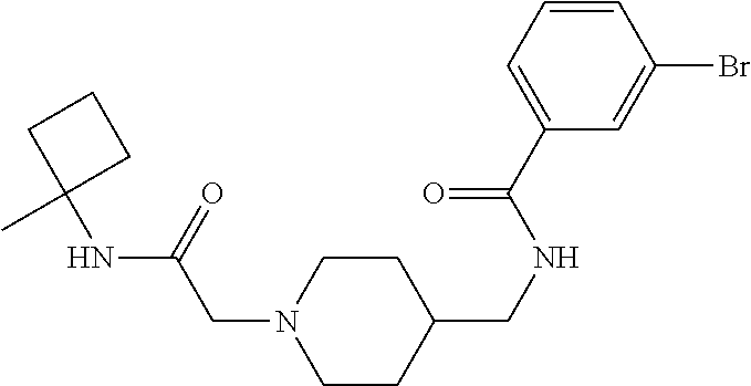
C1CC(CNC(C2=CC=CC(Br)=C2)=O)CCN1CC(NC1(C)CCC1)=O
